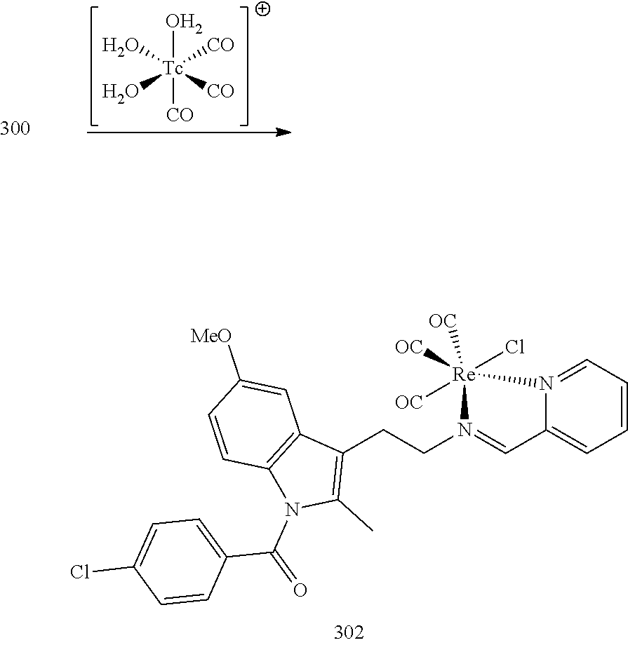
[Tc](O)([CO])(O)(O)([CO])[CO].C1=CC2=C(C=C1[MeO])C(CCN1=CC3=CC=CC=N3[Re]1([OC])(Cl)([OC])[OC])=C(C)N2C(C1=CC=C(Cl)C=C1)=O
